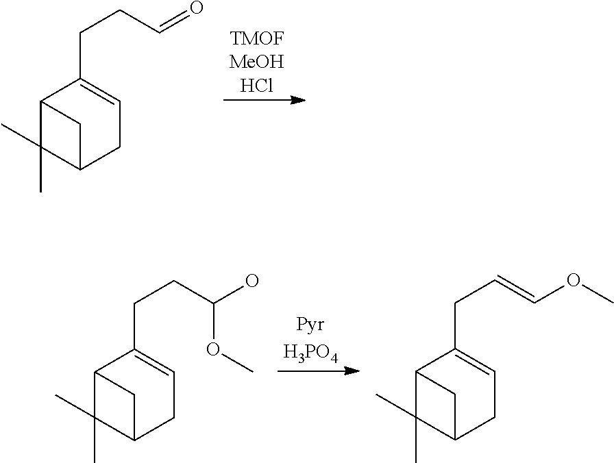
C12C(C)(C)C(CC=C1CCC=O)C2.C12C(C)(C)C(CC=C1CCC(O)OC)C2.C12C(C)(C)C(CC=C1CC=COC)C2
